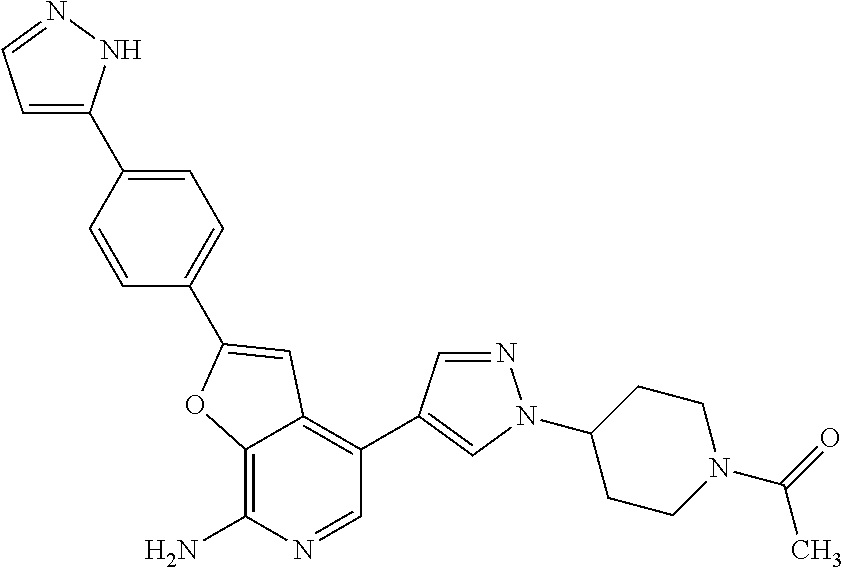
C12=C(N)N=CC(C3=CN(C4CCN(C(=O)C)CC4)N=C3)=C1C=C(C1=CC=C(C3=CC=NN3)C=C1)O2
